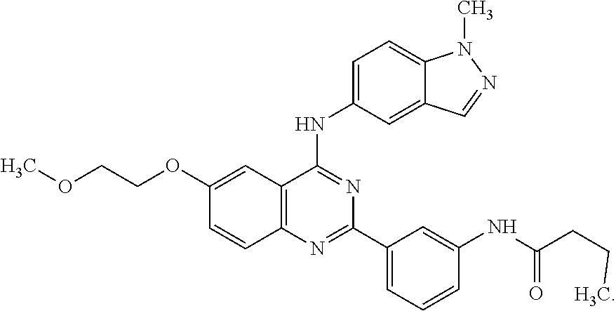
C12=C(N=C(C3=CC=CC(NC(CCC)=O)=C3)N=C1NC1=CC=C3C(=C1)C=NN3C)C=CC(OCCOC)=C2
